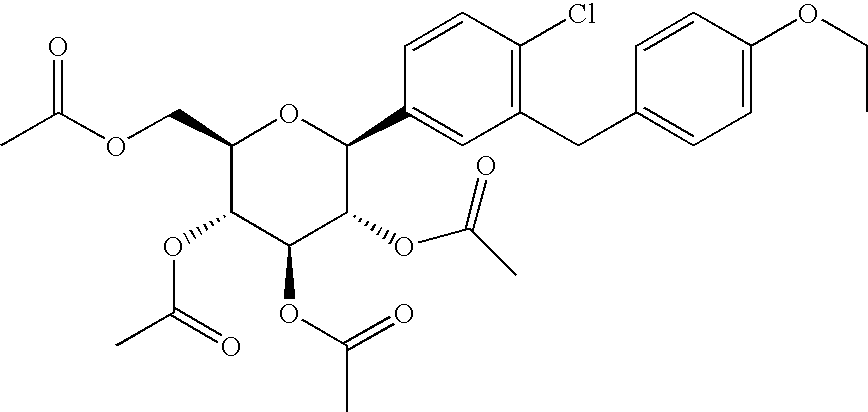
C1(COC(C)=O)C(OC(C)=O)C(OC(C)=O)C(OC(C)=O)C(C2=CC(CC3=CC=C(OCC)C=C3)=C(Cl)C=C2)O1
